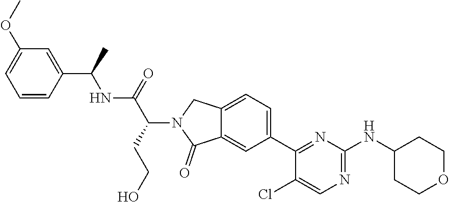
C1=CC(C(C)NC(C(N2C(=O)C3=CC(C4=NC(NC5CCOCC5)=NC=C4Cl)=CC=C3C2)CCO)=O)=CC(OC)=C1
